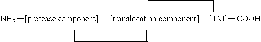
N[[protease component]].[[translocation component]].[COOH][[TM]]
